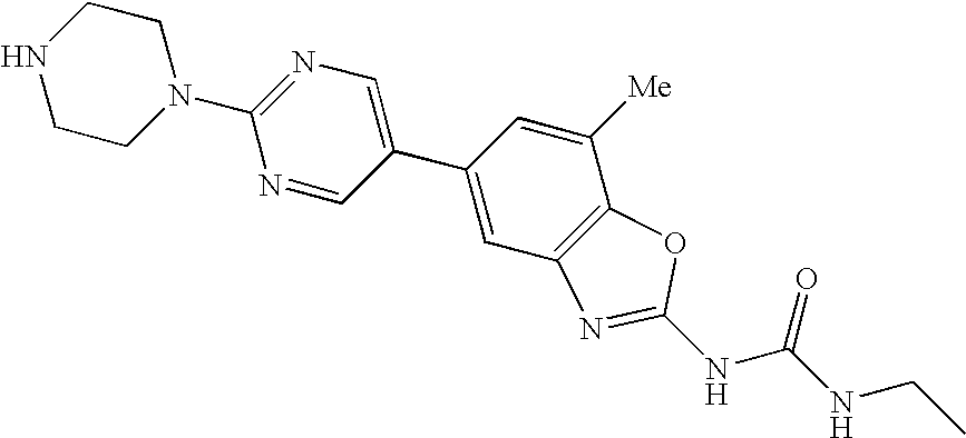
N1=C(N2CCNCC2)N=CC(C2=CC3=C(C([Me])=C2)OC(NC(NCC)=O)=N3)=C1
